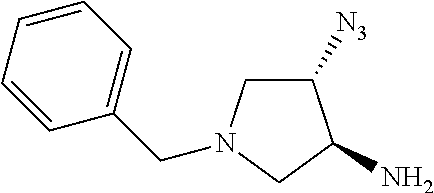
C1=CC=CC(CN2CC([N3])C(N)C2)=C1
